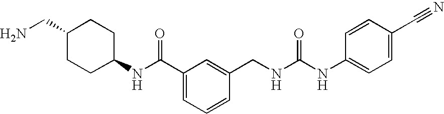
C1C(CN)CCC(NC(=O)C2=CC=CC(CNC(=O)NC3=CC=C(C#N)C=C3)=C2)C1
